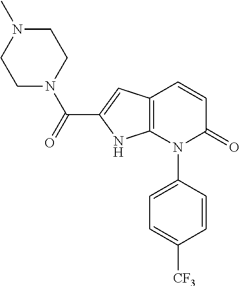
C1=CC(N2C(=O)C=CC3=C2NC(C(=O)N2CCN(C)CC2)=C3)=CC=C1[CF3]
